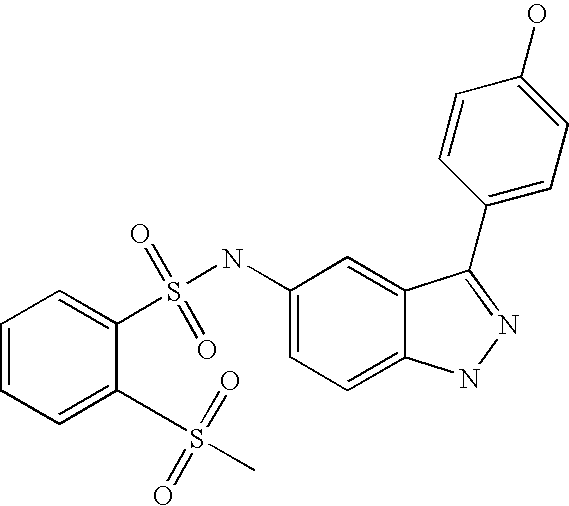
C1=CC=C(S(=O)(=O)C)C(S(NC2=CC=C3C(=C2)C(C2=CC=C(O)C=C2)=NN3)(=O)=O)=C1
